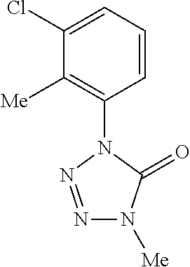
C1(Cl)=CC=CC(N2N=NN([Me])C2=O)=C1[Me]
